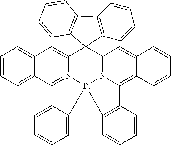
C12=N3C(=CC4=CC=CC=C14)C1(C4=N5C(=C6C(=C4)C=CC=C6)C4=C(C=CC=C4)[Pt]35C3=CC=CC=C23)C2=C(C=CC=C2)C2=C1C=CC=C2
